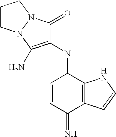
N(=C1C=CC(=N)C2=C1NC=C2)C1=C(N)N2N(C1=O)CCC2
